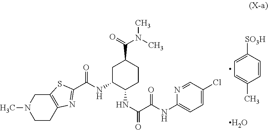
C1C(NC(=O)C2=NC3=C(CN(C)CC3)S2)C(NC(C(=O)NC2=CC=C(Cl)C=N2)=O)CCC1C(=O)N(C)C.C1=C([SO3H])C=CC(C)=C1.O
